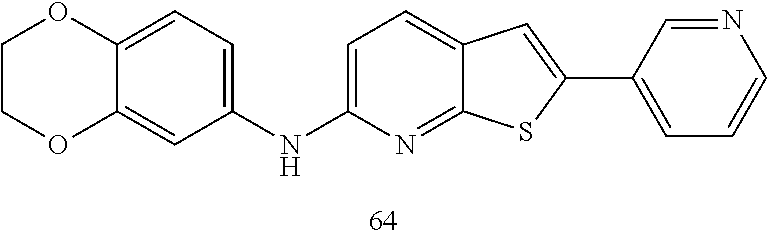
C1=C(NC2=CC=C3C(=C2)OCCO3)N=C2C(=C1)C=C(C1=CC=CN=C1)S2
